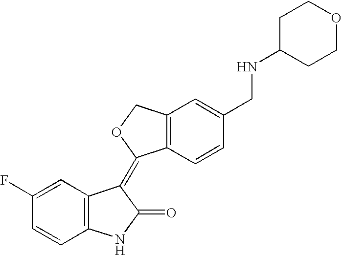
C1=C(F)C=CC2=C1C(=C1C3=C(C=C(CNC4CCOCC4)C=C3)CO1)C(=O)N2
